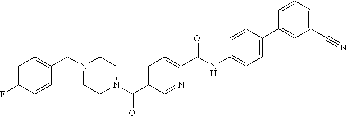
N(C(C1=CC=C(C(N2CCN(CC3=CC=C(F)C=C3)CC2)=O)C=N1)=O)C1=CC=C(C2=CC(C#N)=CC=C2)C=C1
